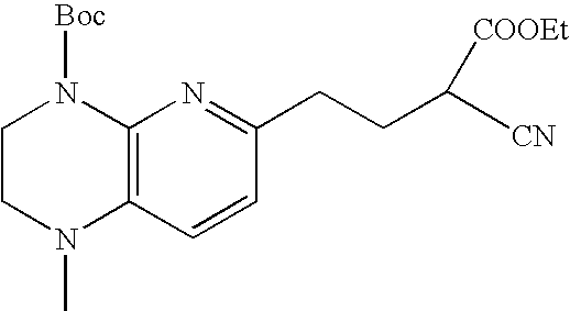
C12=C(C=CC(CCC([CN])[COOEt])=N1)N(C)CCN2[Boc]
